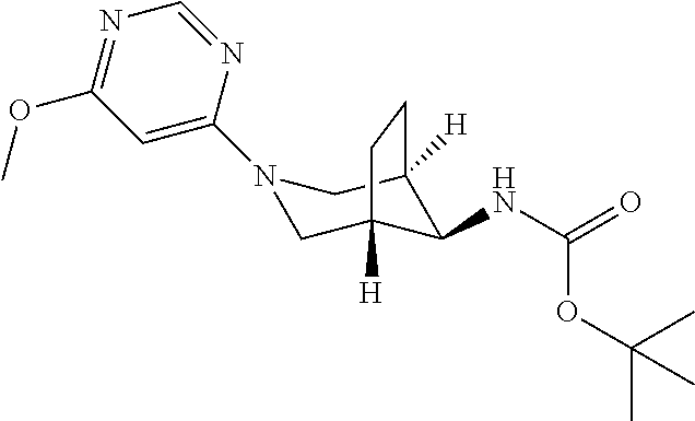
C1(N2CC3([H])C(NC(=O)OC(C)(C)C)C([H])(C2)CC3)=CC(OC)=NC=N1
